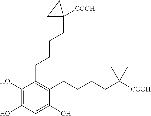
C1(O)=C(O)C(CCCCC2([COOH])CC2)=C(CCCCC(C)(C)[COOH])C(O)=C1
